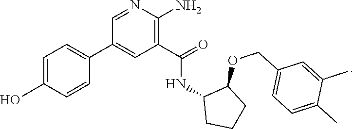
C1=NC(N)=C(C(=O)NC2CCCC2OCC2=CC=C(C)C(C)=C2)C=C1C1=CC=C(O)C=C1
